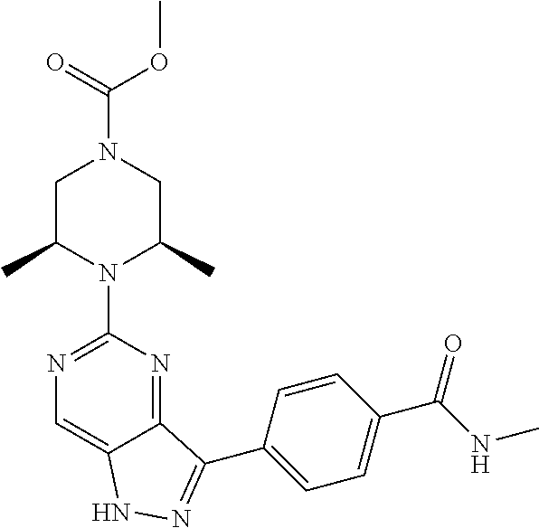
C(N1CC(C)N(C2=NC=C3C(=N2)C(C2=CC=C(C(NC)=O)C=C2)=NN3)C(C)C1)(=O)OC
